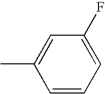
CC1=CC(F)=CC=C1
